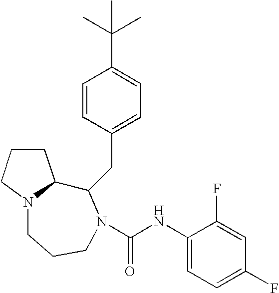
C1CCN2C1C(CC1=CC=C(C(C)(C)C)C=C1)N(C(NC1=CC=C(F)C=C1F)=O)CCC2
